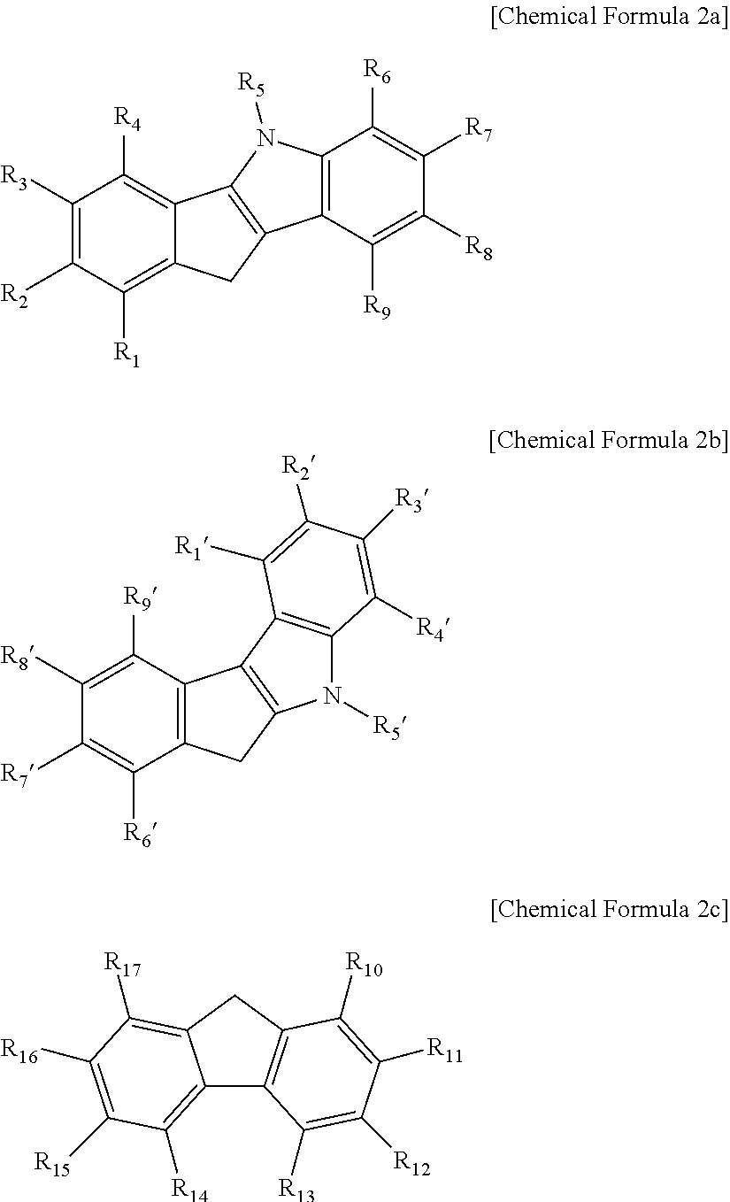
C1([R3])=C([R2])C([R1])=C2C(=C1[R4])C1=C(C2)C2=C(N1[R5])C([R6])=C([R7])C([R8])=C2[R9].C1([R8])=C([R9])C2=C(C([R6])=C1[R7])CC1=C2C2=C(N1[R5])C([R4])=C([R3])C([R2])=C2[R1].C12=C([R14])C([R15])=C([R16])C([R17])=C1CC1=C2C([R13])=C([R12])C([R11])=C1[R10]
